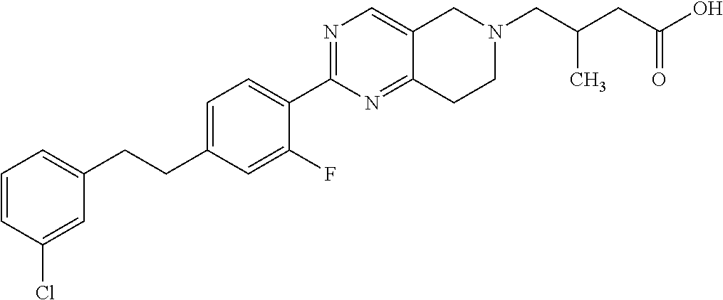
C1=CC(Cl)=CC(CCC2=CC=C(C3=NC=C4C(=N3)CCN(CC(CC(O)=O)C)C4)C(F)=C2)=C1
